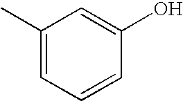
C1=CC(O)=CC(C)=C1
